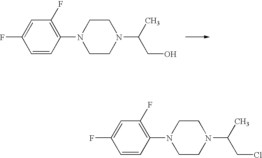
C(C(N1CCN(C2=C(F)C=C(F)C=C2)CC1)C)O.C(C(N1CCN(C2=C(F)C=C(F)C=C2)CC1)C)Cl
